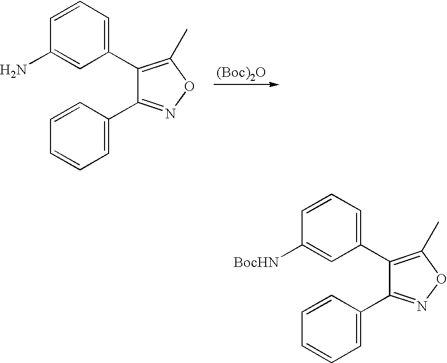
C1(C2=C(C)ON=C2C2=CC=CC=C2)=CC=CC(N)=C1.[(Boc)2O].C1(C2=C(C)ON=C2C2=CC=CC=C2)=CC=CC([BocHN])=C1
